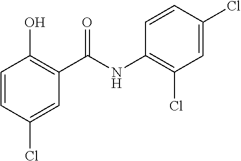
C1=CC(Cl)=CC(C(NC2=C(Cl)C=C(Cl)C=C2)=O)=C1O
